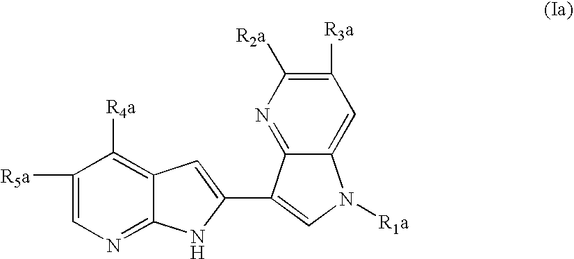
C1([R5a])=CN=C2C(=C1[R4a])C=C(C1=CN([R1a])C3=CC([R3a])=C([R2a])N=C31)N2
